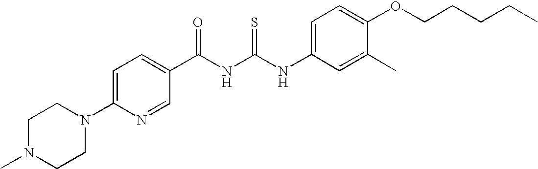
N(C(NC(=O)C1=CC=C(N2CCN(C)CC2)N=C1)=S)C1=CC=C(OCCCCC)C(C)=C1
